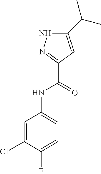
C1(NC(C2=NNC(C(C)C)=C2)=O)=CC=C(F)C(Cl)=C1
